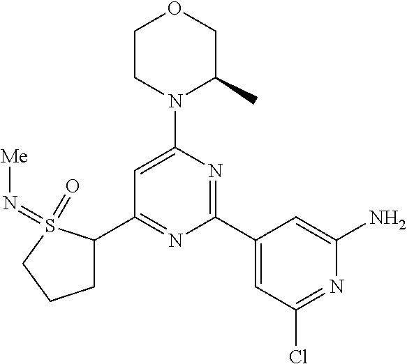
C1(C2=NC(C3=CC(Cl)=NC(N)=C3)=NC(N3C(C)COCC3)=C2)CCCS1(=O)=N[Me]
